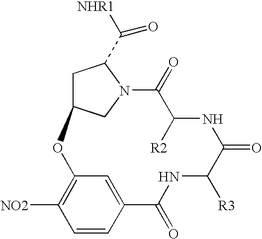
C1C2CN(C1C([NHR1])=O)C(=O)C([R2])NC(=O)C([R3])NC(=O)C1=CC(=C([NO2])C=C1)O2
